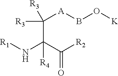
C([A]BO[K])([R3])([R3])C(C([R2])=O)(N[R1])[R4]
